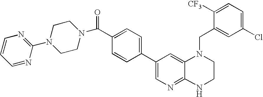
C1=CC(C2=CN=C3C(=C2)N(CC2=CC(Cl)=CC=C2[CF3])CCN3)=CC=C1C(N1CCN(C2=NC=CC=N2)CC1)=O
